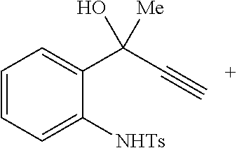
C1([NHTs])=CC=CC=C1C(C#C)(O)[Me]
